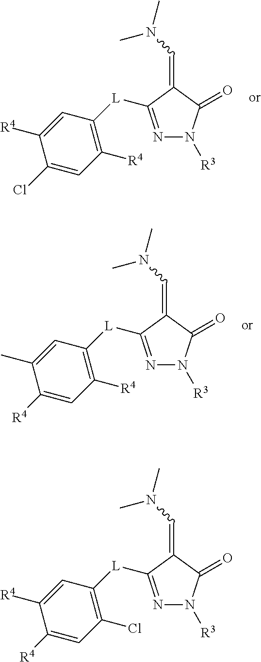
N1=C([L]C2=C(Cl)C=C([R4])C([R4])=C2)C(=CN(C)C)C(=O)N1[R3].N1=C([L]C2=C([R4])C=C(Cl)C([R4])=C2)C(=CN(C)C)C(=O)N1[R3].N1=C([L]C2=C([R4])C=C([R4])C(C)=C2)C(=CN(C)C)C(=O)N1[R3]
